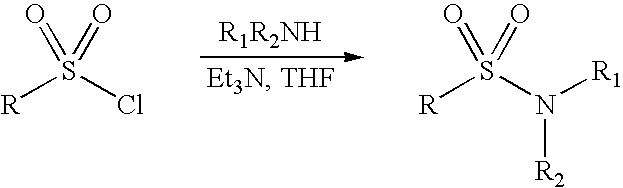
[R]S(Cl)(=O)=O.[R]S(N([R2])[R1])(=O)=O
